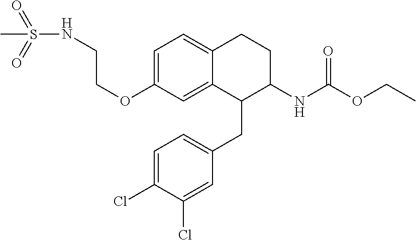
C1=C(OCCNS(=O)(=O)C)C=C2C(=C1)CCC(NC(OCC)=O)C2CC1=CC=C(Cl)C(Cl)=C1
